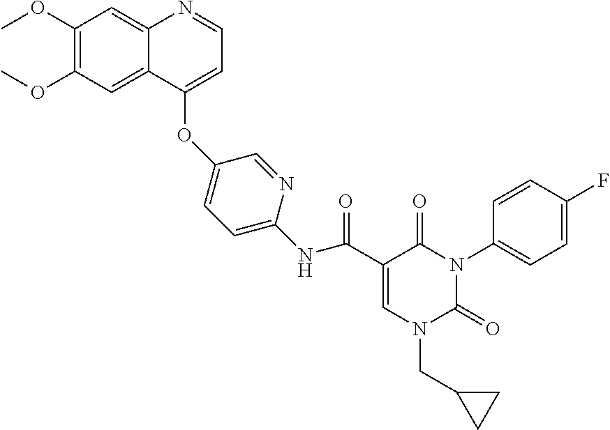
C1(OC)=C(OC)C=C2C(=C1)N=CC=C2OC1=CC=C(NC(C2=CN(CC3CC3)C(=O)N(C3=CC=C(F)C=C3)C2=O)=O)N=C1
